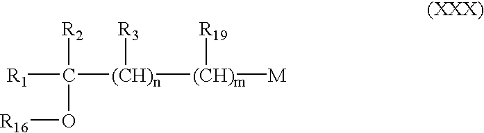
[R1]C([R2])(O[R16])[(CH)n]([R3])[(CH)m]([R19])[M]
